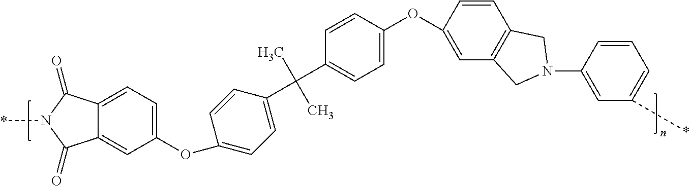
C12=CC(OC3=CC=C(C(C4=CC=C(OC5=CC6=C(C=C5)CN(C5=CC(*)=CC=C5)C6)C=C4)(C)C)C=C3)=CC=C1C(=O)N(*)C2=O
